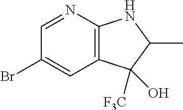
C12=C(N=CC(Br)=C1)NC(C)C2([F3C])O
